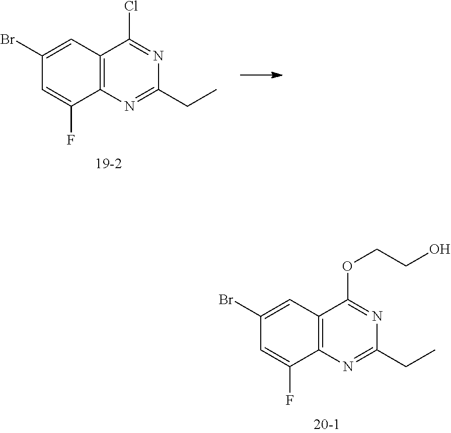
C12=C(N=C(CC)N=C1OCCO)C(F)=CC(Br)=C2.C12=C(N=C(CC)N=C1Cl)C(F)=CC(Br)=C2
